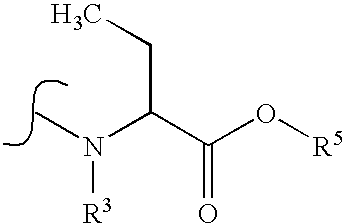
N(C)(C(C(O[R5])=O)CC)[R3]
